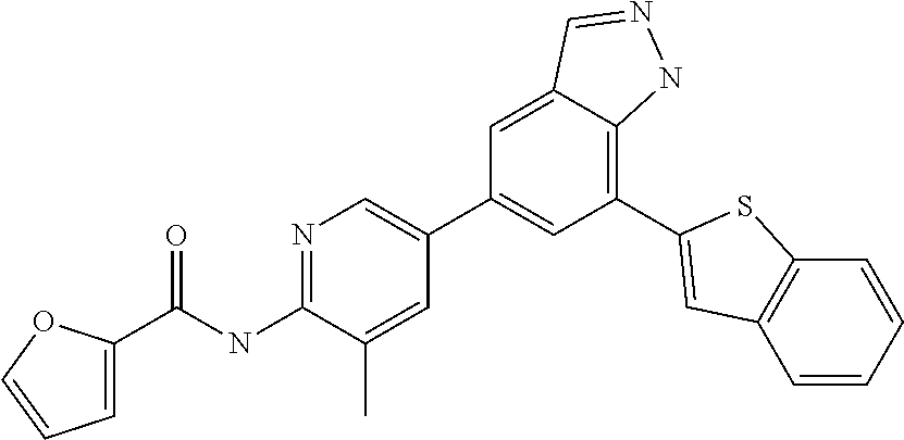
C1(NC(C2=CC=CO2)=O)=NC=C(C2=CC(C3=CC4=C(C=CC=C4)S3)=C3C(=C2)C=NN3)C=C1C
